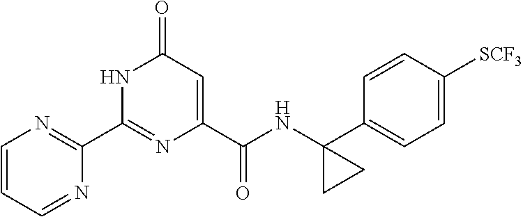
C1(C2=NC=CC=N2)=NC(C(NC2(C3=CC=C([SCF3])C=C3)CC2)=O)=CC(=O)N1
